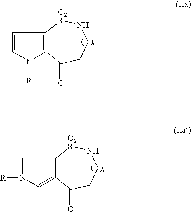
C1=CN([R])C2=C1[O2S]NCCC2=O.C1=C2C(=CN1[R])C(=O)CCN[O2S]2
